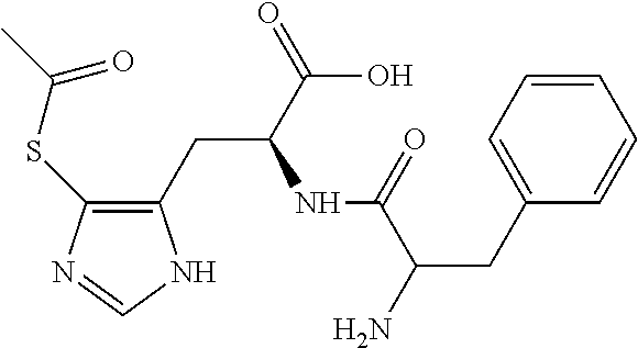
C1(CC(C(=O)O)NC(C(N)CC2=CC=CC=C2)=O)=C(SC(C)=O)N=CN1
